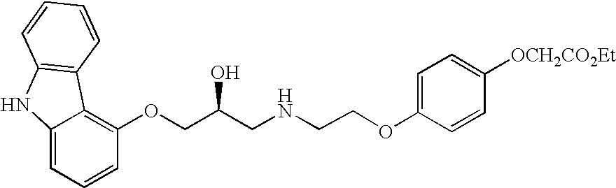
C1=CC=C2C(=C1OCC(CNCCOC1=CC=C([OCH2CO2Et])C=C1)O)C1=C(N2)C=CC=C1
